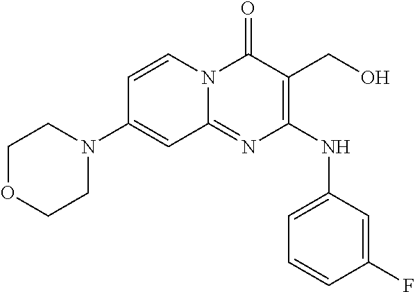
C1=CN2C(=NC(NC3=CC=CC(F)=C3)=C(CO)C2=O)C=C1N1CCOCC1
